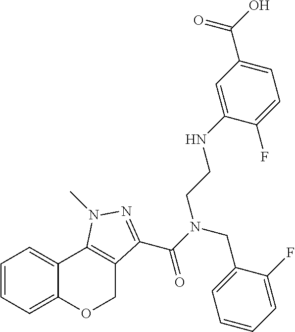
C1=CC=C2C(=C1)C1=C(CO2)C(C(N(CC2=CC=CC=C2F)CCNC2=CC(C(O)=O)=CC=C2F)=O)=NN1C
